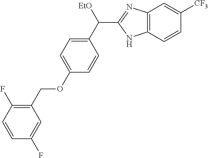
C1(C([EtO])C2=NC3=C(N2)C=CC([CF3])=C3)=CC=C(OCC2=C(F)C=CC(F)=C2)C=C1
